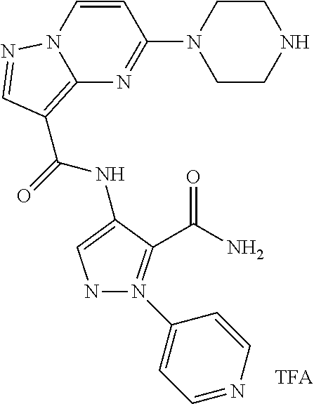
C1CNCCN1C1=NC2=C(C(=O)NC3=CNN(C4=CC=NC=C4)=C3C(=O)N)C=NN2C=C1
